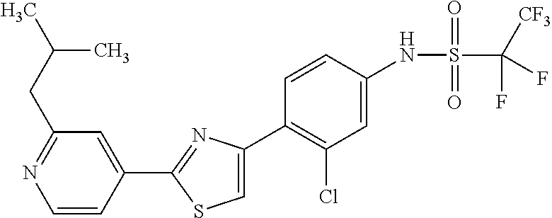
C1=CC(C2=NC(C3=C(Cl)C=C(NS(C([CF3])(F)F)(=O)=O)C=C3)=CS2)=CC(CC(C)C)=N1
